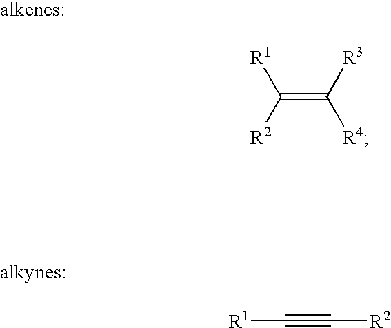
C(=C([R3])[R4])([R2])[R1].[R1]C#C[R2]
